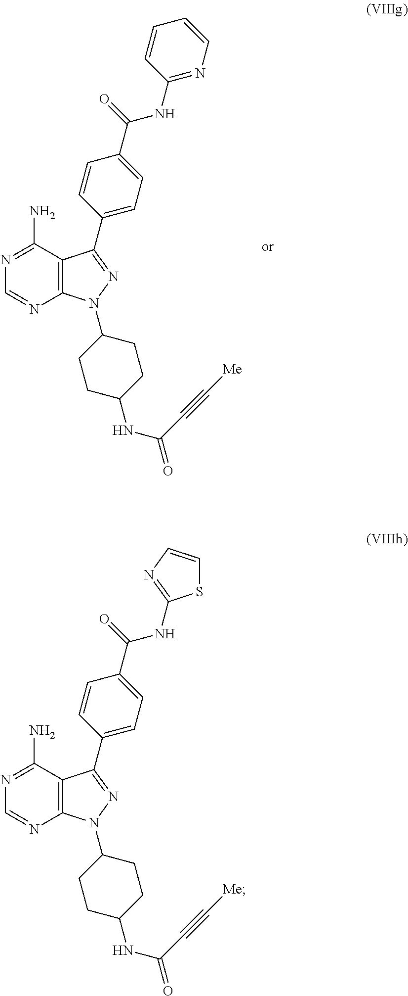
C1=NC2=C(C(N)=N1)C(C1=CC=C(C(=O)NC3=NC=CC=C3)C=C1)=NN2C1CCC(NC(C#C[Me])=O)CC1.S1C=CN=C1NC(C1=CC=C(C2=NN(C3CCC(NC(C#C[Me])=O)CC3)C3=C2C(N)=NC=N3)C=C1)=O
